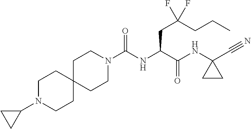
N1(C(NC(C(NC2(C#N)CC2)=O)CC(CCC)(F)F)=O)CCC2(CC1)CCN(C1CC1)CC2
